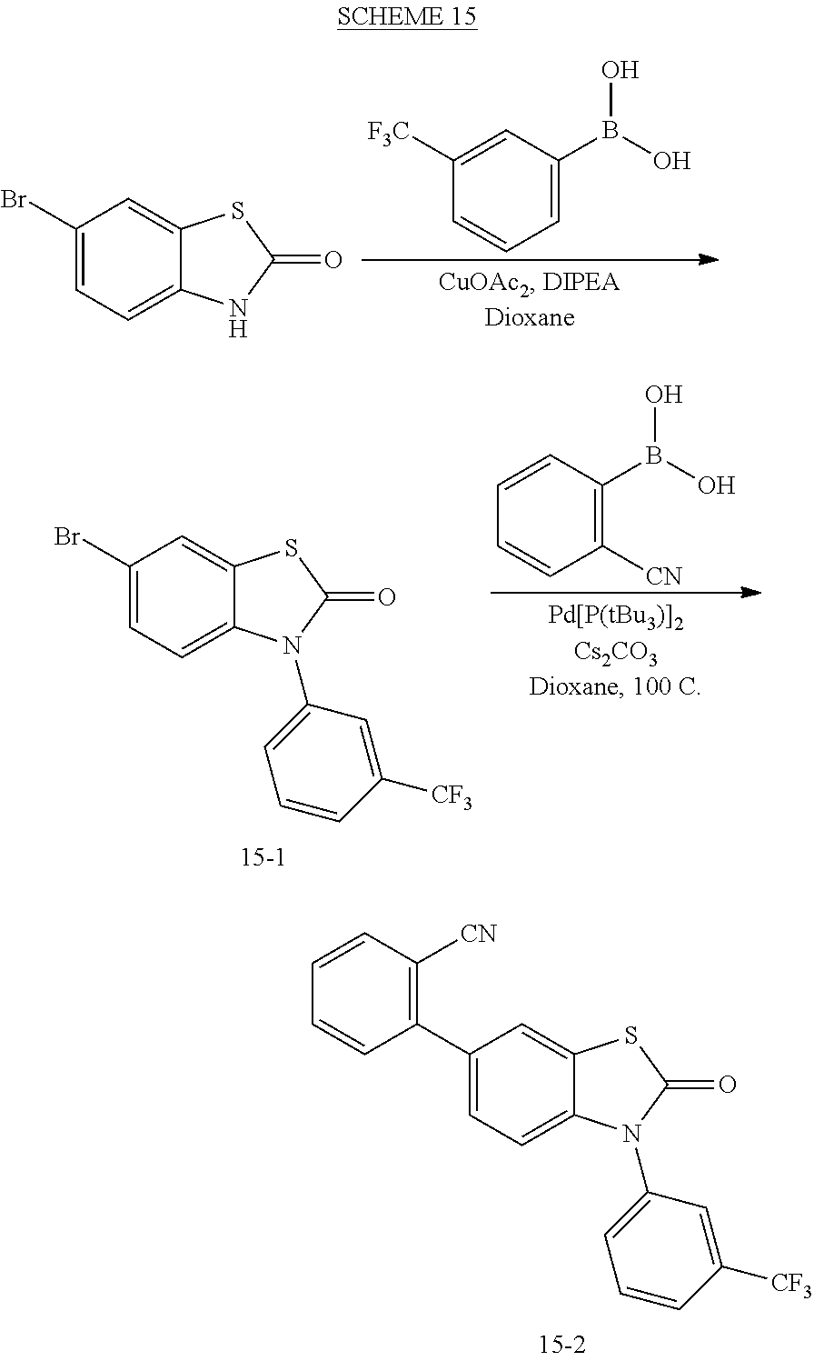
C1(Br)=CC=C2C(=C1)SC(=O)N2.C1=C(B(O)O)C=C([F3C])C=C1.C1(Br)=CC=C2C(=C1)SC(=O)N2C1=CC=CC([CF3])=C1.C1([CN])=C(B(O)O)C=CC=C1.C1(C2=C([CN])C=CC=C2)=CC=C2C(=C1)SC(=O)N2C1=CC=CC([CF3])=C1
